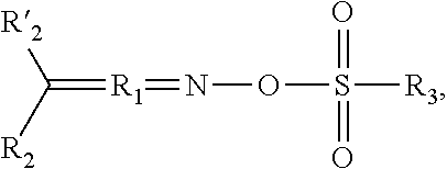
C(=[R1]=NOS([R3])(=O)=O)([R2])[R2]
